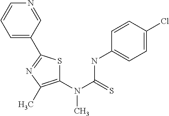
N1=C(C2=CC=CN=C2)SC(N(C(=S)NC2=CC=C(Cl)C=C2)C)=C1C
